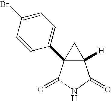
C1=C(Br)C=CC(C23C([H])(C(=O)NC2=O)C3)=C1
